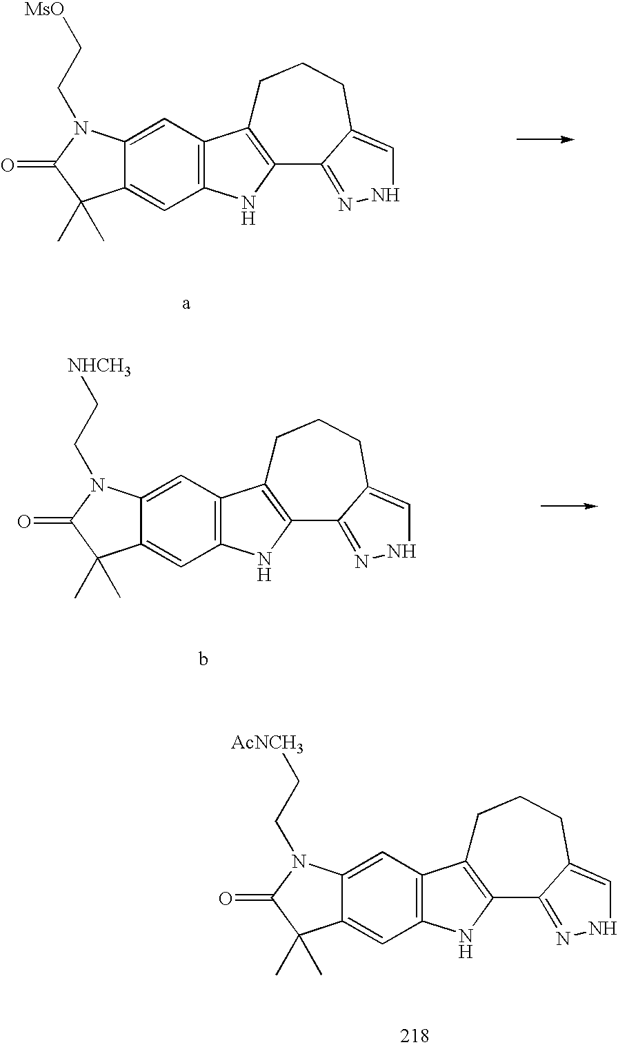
C12=CC3=C(C=C1C(C)(C)C(=O)N2CC[MsO])NC1=C3CCCC2=CNN=C12.C12=CC3=C(C=C1C(C)(C)C(=O)N2CC[AcNCH3])NC1=C3CCCC2=CNN=C12.C12=CC3=C(C=C1C(C)(C)C(=O)N2CC[NHCH3])NC1=C3CCCC2=CNN=C12
